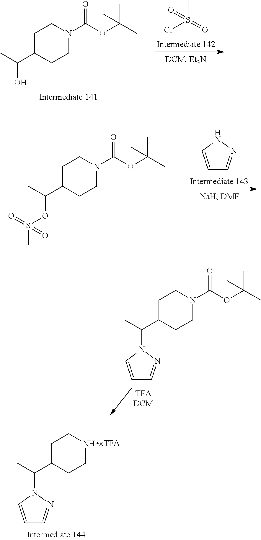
C1CC(C(O)C)CCN1C(OC(C)(C)C)=O.CS(=O)(Cl)=O.C1CC(C(OS(C)(=O)=O)C)CCN1C(OC(C)(C)C)=O.C1=CNN=C1.[TFADCM].C1CC(C(C)N2N=CC=C2)CCN1C(OC(C)(C)C)=O.[xTFA].C1CC(C(C)N2N=CC=C2)CCN1
